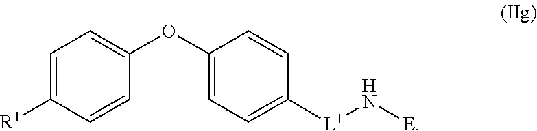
C1=C([R1])C=CC(OC2=CC=C([L1]N[E])C=C2)=C1
